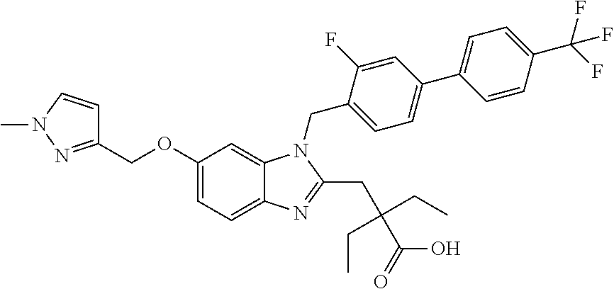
C1(OCC2=NN(C)C=C2)=CC=C2C(=C1)N(CC1=CC=C(C3=CC=C(C(F)(F)F)C=C3)C=C1F)C(CC(CC)(CC)C(=O)O)=N2
